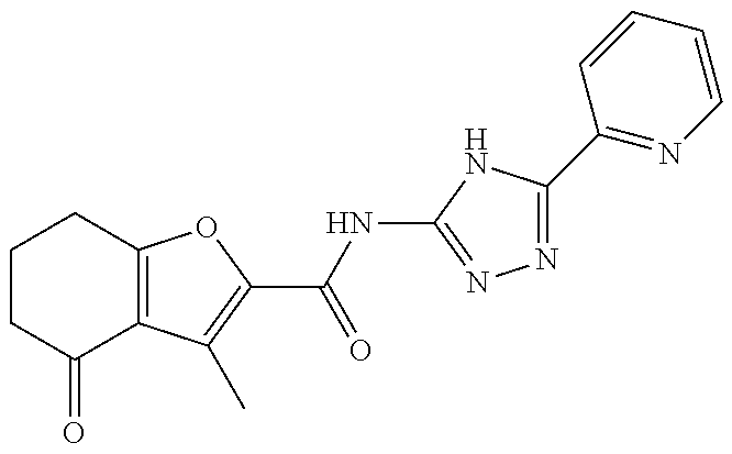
C1CC(=O)C2=C(C1)OC(C(NC1=NN=C(C3=NC=CC=C3)N1)=O)=C2C
